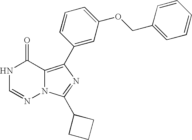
N1C=NN2C(=C(C3=CC(OCC4=CC=CC=C4)=CC=C3)N=C2C2CCC2)C1=O
